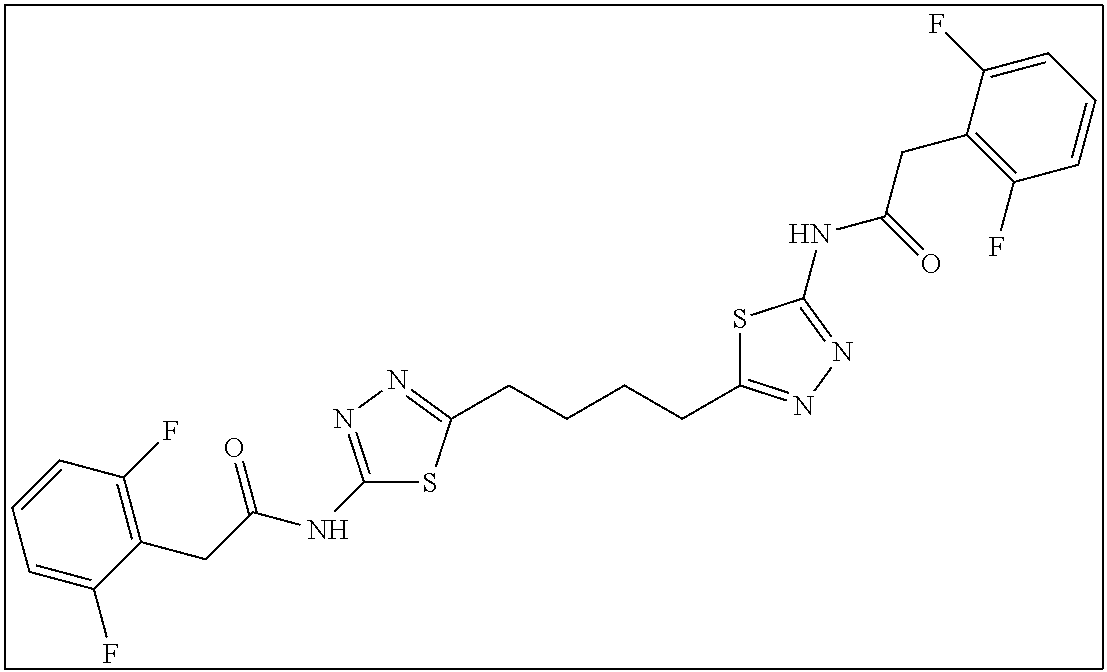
C1(NC(CC2=C(F)C=CC=C2F)=O)=NN=C(CCCCC2=NN=C(NC(CC3=C(F)C=CC=C3F)=O)S2)S1
